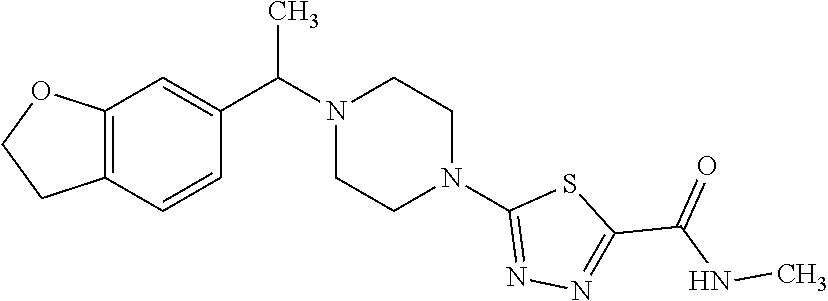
C12=C(C=CC(C(N3CCN(C4=NN=C(C(=O)NC)S4)CC3)C)=C1)CCO2
